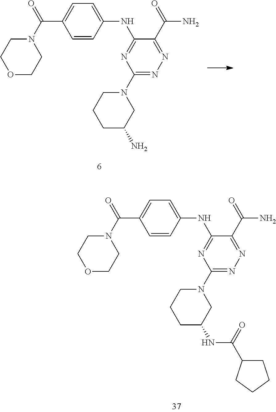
O1CCN(C(=O)C2=CC=C(NC3=NC(N4CCCC(N)C4)=NN=C3C(N)=O)C=C2)CC1.O1CCN(C(=O)C2=CC=C(NC3=NC(N4CCCC(NC(=O)C5CCCC5)C4)=NN=C3C(N)=O)C=C2)CC1
